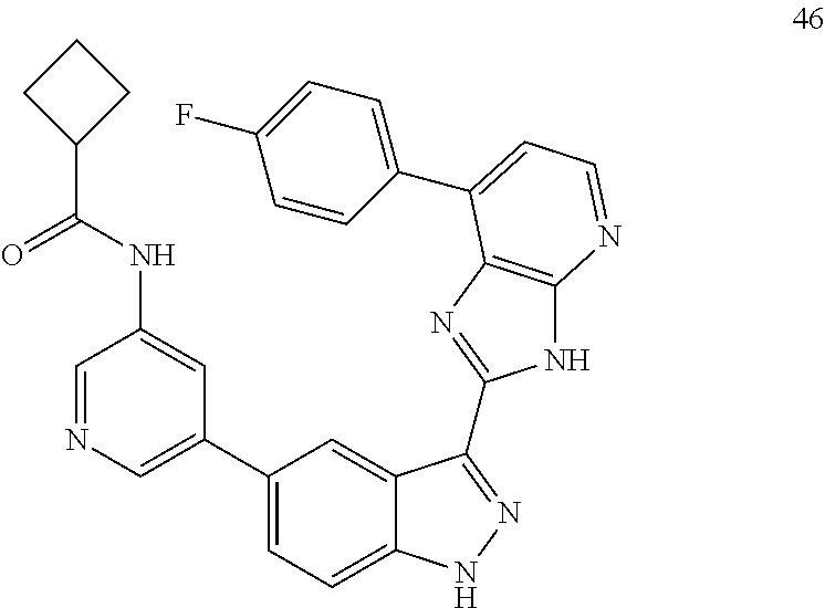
C1(C2=CC=C3C(=C2)C(C2=NC4=C(N2)N=CC=C4C2=CC=C(F)C=C2)=NN3)=CN=CC(NC(C2CCC2)=O)=C1
